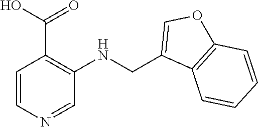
C1(CNC2=C(C(O)=O)C=CN=C2)=COC2=C1C=CC=C2
